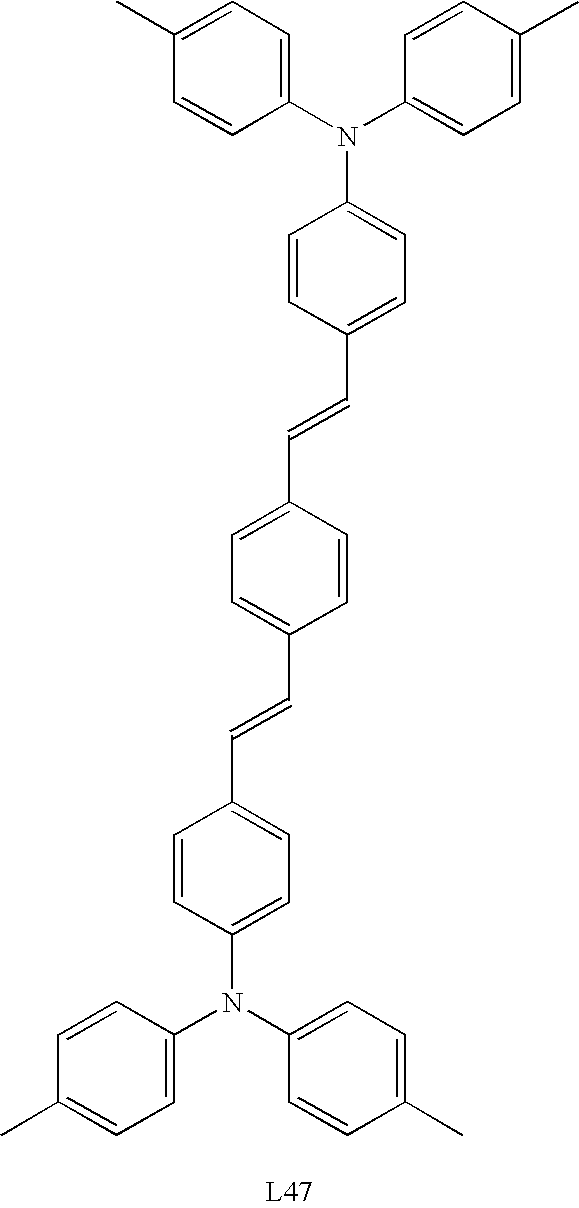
C1=CC(C=CC2=CC=C(C=CC3=CC=C(N(C4=CC=C(C)C=C4)C4=CC=C(C)C=C4)C=C3)C=C2)=CC=C1N(C1=CC=C(C)C=C1)C1=CC=C(C)C=C1
